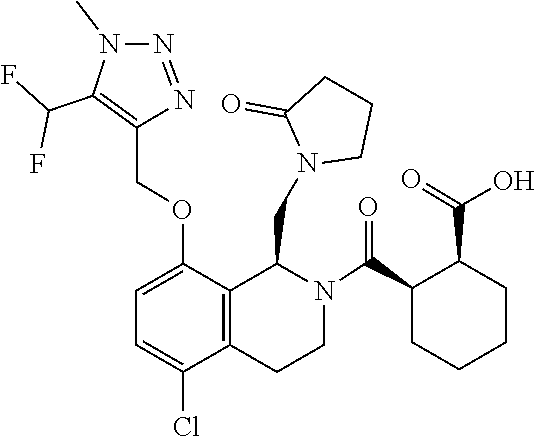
N1=NN(C)C(C(F)F)=C1COC1=CC=C(Cl)C2=C1C(CN1CCCC1=O)N(C(C1CCCCC1C(=O)O)=O)CC2
